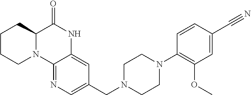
C1CCN2C(C1)C(=O)NC1=CC(CN3CCN(C4=C(OC)C=C(C#N)C=C4)CC3)=CN=C21
